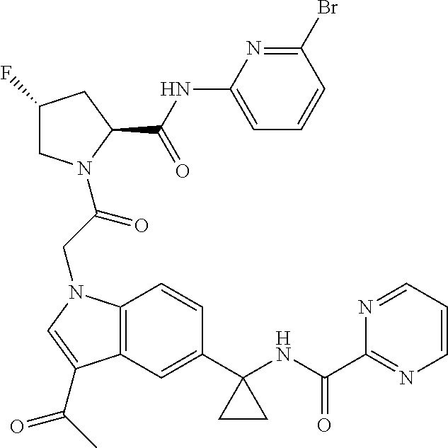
C1C(F)CC(C(NC2=CC=CC(Br)=N2)=O)N1C(CN1C2=C(C(C(C)=O)=C1)C=C(C1(NC(C3=NC=CC=N3)=O)CC1)C=C2)=O
